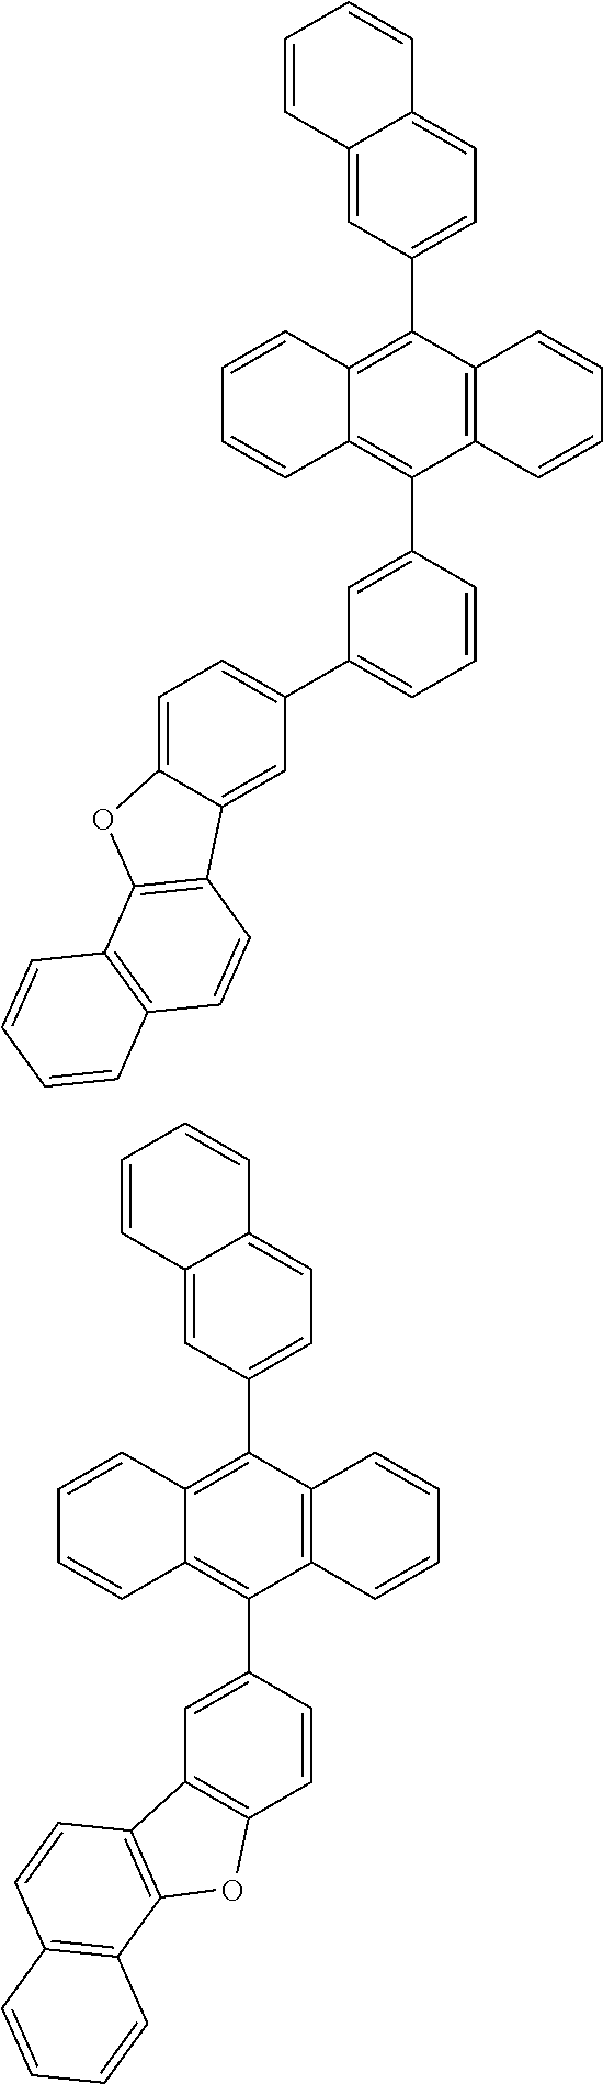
C12=C(C(C3=CC(C4=CC=C5C(=C4)C4=C(O5)C5=C(C=C4)C=CC=C5)=CC=C3)=C3C(=C1C1=CC=C4C(=C1)C=CC=C4)C=CC=C3)C=CC=C2.C12=C(C(C3=CC4=C(C=C3)OC3=C4C=CC4=C3C=CC=C4)=C3C(=C1C1=CC=C4C(=C1)C=CC=C4)C=CC=C3)C=CC=C2
